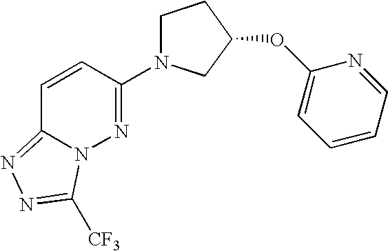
C1=CC(N2CCC(OC3=CC=CC=N3)C2)=NN2C1=NN=C2[CF3]
